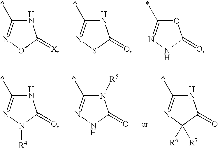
N1C(*)=NOC1=[X].N1C(*)=NSC1=O.O1C(*)=NNC1=O.N1C(*)=NN([R4])C1=O.N1([R5])C(*)=NNC1=O.N1C(*)=NC([R7])([R6])C1=O
